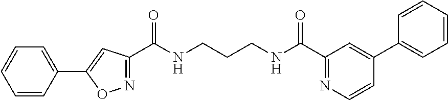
C1(C(NCCCNC(C2=NOC(C3=CC=CC=C3)=C2)=O)=O)=NC=CC(C2=CC=CC=C2)=C1
